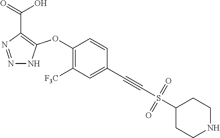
C1(OC2=C(C(=O)O)N=NN2)=C([F3C])C=C(C#CS(C2CCNCC2)(=O)=O)C=C1
